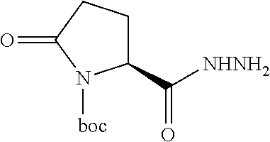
C1(C([NHNH2])=O)CCC(=O)N1[boc]
